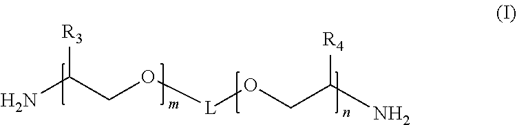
NC(CO[L]OCC(N)[R4])[R3]
